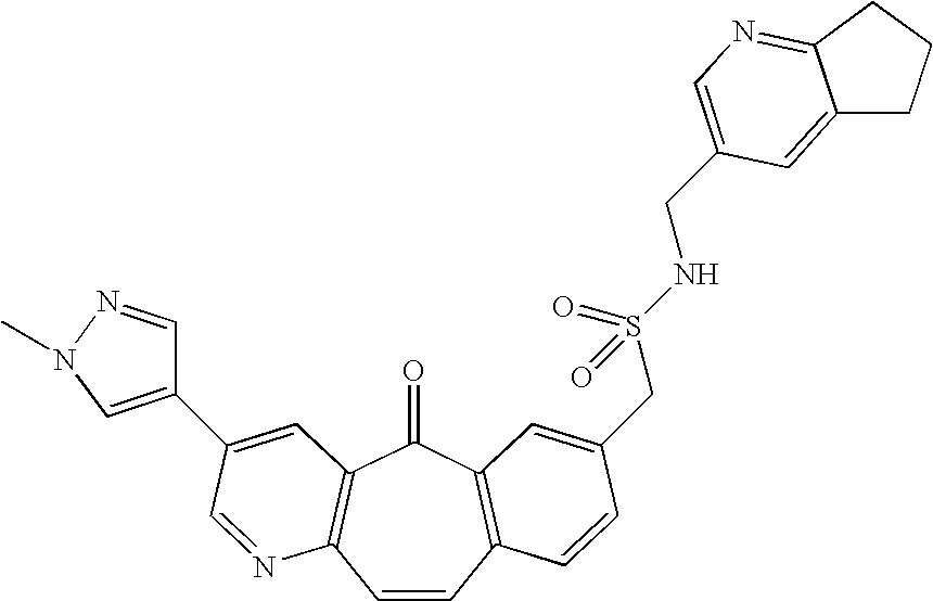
C1=CC2=C(C(=O)C3=C1N=CC(C1=CN(C)N=C1)=C3)C=C(CS(NCC1=CN=C3C(=C1)CCC3)(=O)=O)C=C2
